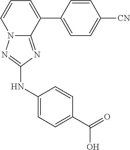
C1(NC2=NN3C(=N2)C(C2=CC=C([CN])C=C2)=CC=C3)=CC=C(C(=O)O)C=C1
